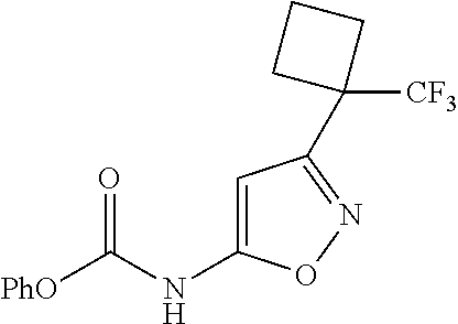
[PhO]C(NC1=CC(C2([CF3])CCC2)=NO1)=O
